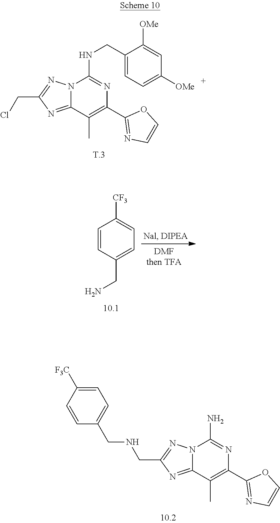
C1(CNC2=NC(C3=NC=CO3)=C(C)C3=NC(CCl)=NN23)=CC=C([OMe])C=C1[OMe].C1=CC(CN)=CC=C1[CF3].N12C(=NC(CNCC3=CC=C([F3C])C=C3)=N1)C(C)=C(C1=NC=CO1)N=C2N
